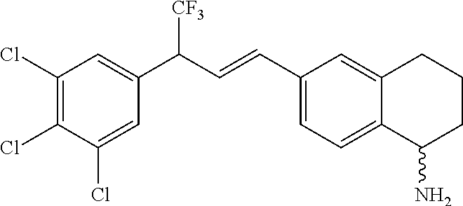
C1(C=CC(C2=CC(Cl)=C(Cl)C(Cl)=C2)[CF3])=CC=C2C(=C1)CCCC2N
